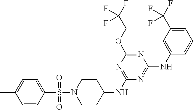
C1CN(S(=O)(=O)C2=CC=C(C)C=C2)CCC1NC1=NC(OCC(F)(F)F)=NC(NC2=CC(C(F)(F)F)=CC=C2)=N1
